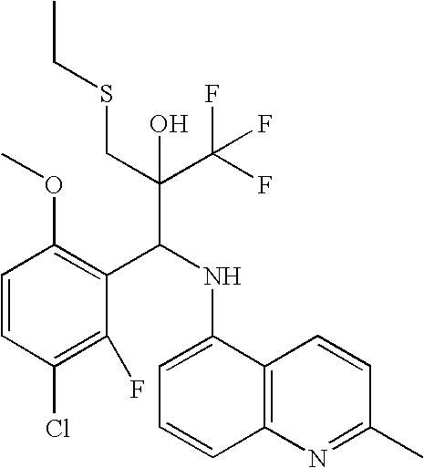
C1=CC(Cl)=C(F)C(C(NC2=CC=CC3=C2C=CC(C)=N3)C(C(F)(F)F)(CSCC)O)=C1OC
